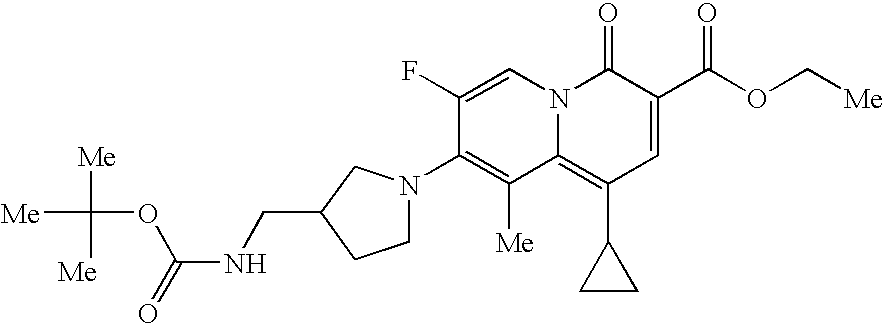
C1N(C2=C([Me])C3=C(C4CC4)C=C(C(OC[Me])=O)C(=O)N3C=C2F)CC(CNC(=O)OC([Me])([Me])[Me])C1
